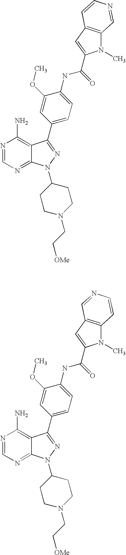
N1=CN=C2C(=C1N)C(C1=CC=C(NC(=O)C3=CC4=C(N3C)C=CN=C4)C(OC)=C1)=NN2C1CCN(CC[OMe])CC1.N1=CN=C2C(=C1N)C(C1=CC=C(NC(=O)C3=CC4=C(N3C)C=NC=C4)C(OC)=C1)=NN2C1CCN(CC[OMe])CC1
